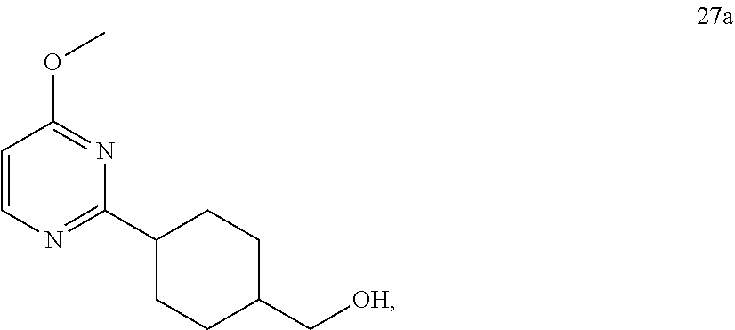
C1=CN=C(C2CCC(C[OH])CC2)N=C1OC
